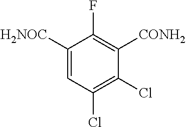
C1([H2NOC])=CC(Cl)=C(Cl)C([CONH2])=C1F
